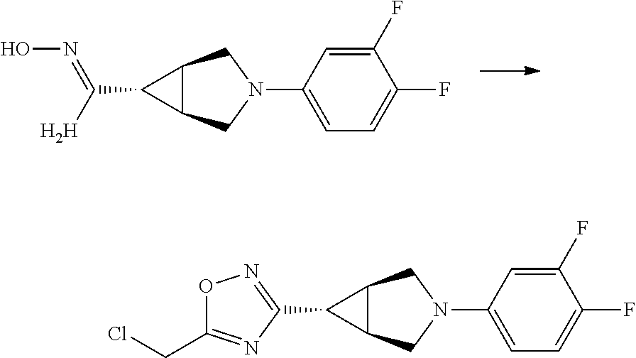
C1(C([H])=NO)C2C1CN(C1=CC=C(F)C(F)=C1)C2.C1(C2=NOC(CCl)=N2)C2C1CN(C1=CC=C(F)C(F)=C1)C2
